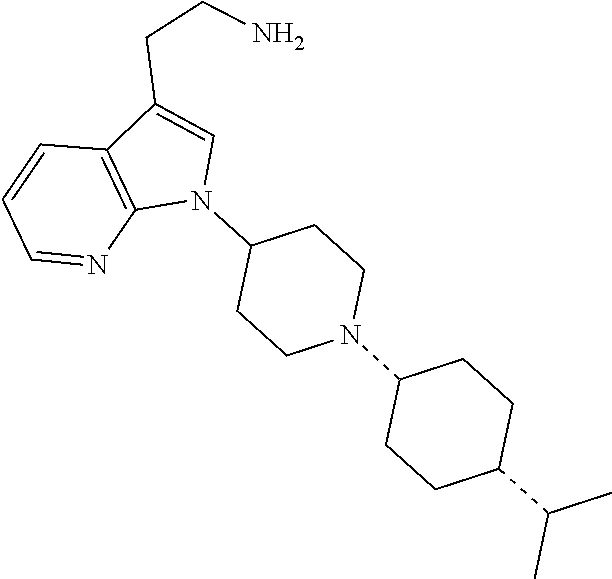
C1=CC2=C(N=C1)N(C1CCN(C3CCC(C(C)C)CC3)CC1)C=C2CCN
